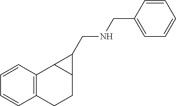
C1(CNCC2C3C2CCC2=C3C=CC=C2)=CC=CC=C1
